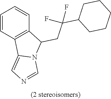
C1=CC2=C(C=C1)C(CC(C1CCCCC1)(F)F)N1C2=CN=C1
